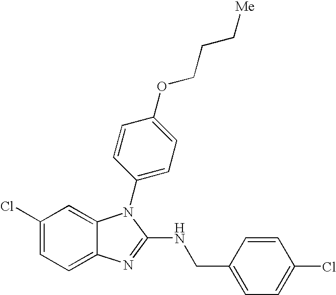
C1(Cl)=CC=C2C(=C1)N(C1=CC=C(OCCC[Me])C=C1)C(NCC1=CC=C(Cl)C=C1)=N2
